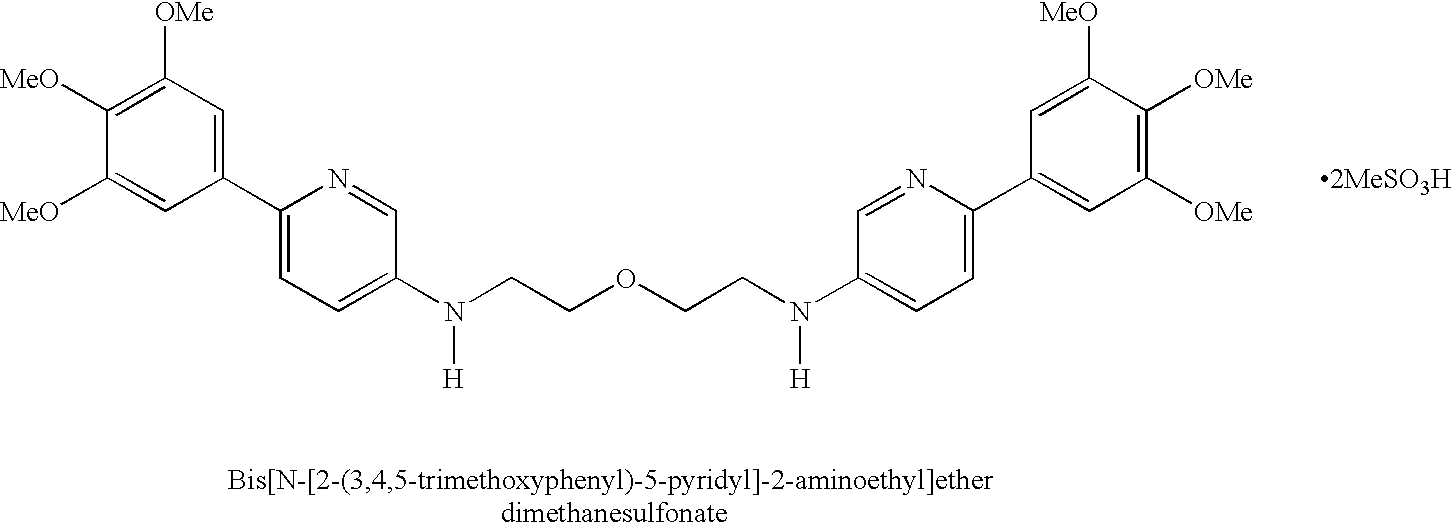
C1([MeO])=C([OMe])C=C(C2=CC=C(N([H])CCOCCN([H])C3=CC=C(C4=CC([OMe])=C([OMe])C([MeO])=C4)N=C3)C=N2)C=C1[MeO].[2MeSO3H]
